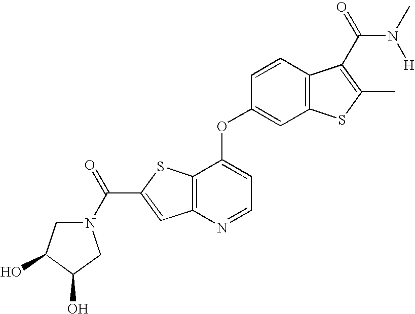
C(C1=CC2=C(S1)C(OC1=CC3=C(C=C1)C(C(N([H])C)=O)=C(C)S3)=CC=N2)(=O)N1CC(O)C(O)C1
